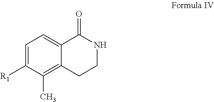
C1=C([R1])C(C)=C2C(=C1)C(=O)NCC2
